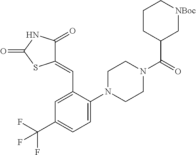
C1(=CC2=CC(C(F)(F)F)=CC=C2N2CCN(C(=O)C3C[NBoc]CCC3)CC2)C(=O)NC(=O)S1
